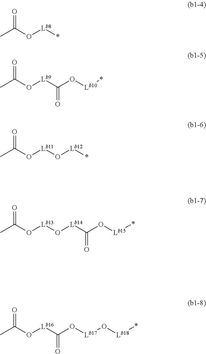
C(O[Lb8]*)(C)=O.[Lb9](C(O[Lb10]*)=O)OC(C)=O.[Lb11](O[Lb12]*)OC(C)=O.[Lb13](O[Lb14]C(=O)O[Lb15]*)OC(C)=O.[Lb16](C(O[Lb17]O[Lb18]*)=O)OC(C)=O
